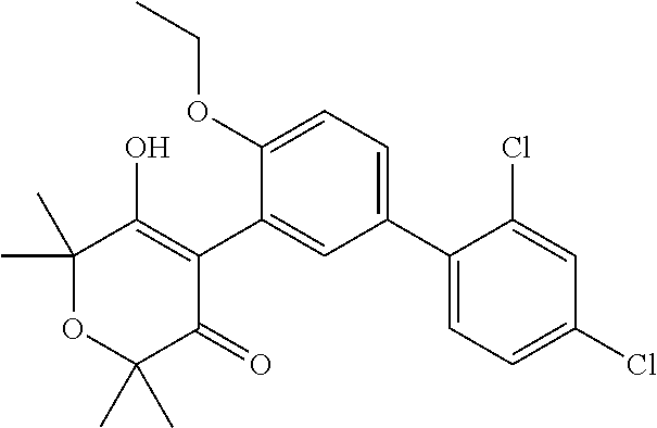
C1(C2=CC=C(OCC)C(C3=C(O)C(C)(C)OC(C)(C)C3=O)=C2)=CC=C(Cl)C=C1Cl
